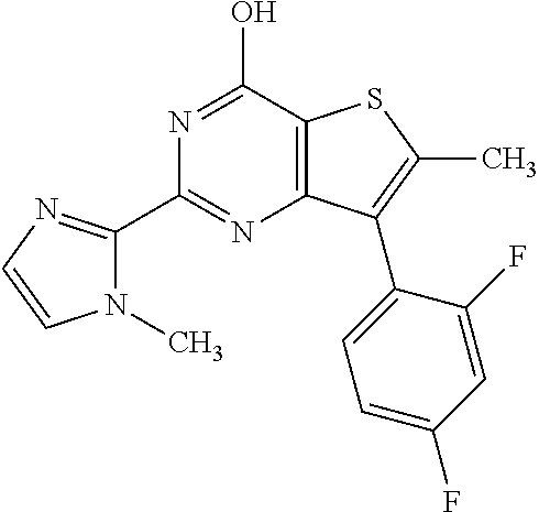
C1(C2=NC=CN2C)=NC2=C(C(O)=N1)SC(C)=C2C1=CC=C(F)C=C1F
